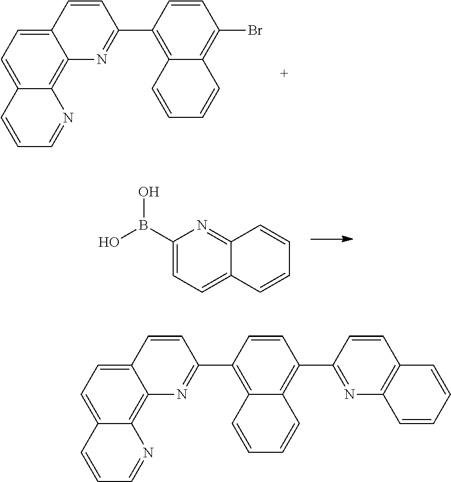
C12=CC=C3C(=C1N=C(C1=C4C(=C(Br)C=C1)C=CC=C4)C=C2)N=CC=C3.C1(B(O)O)=CC=C2C(=N1)C=CC=C2.C12=CC=C3C(=C1N=C(C1=C4C(=C(C5=NC6=C(C=C5)C=CC=C6)C=C1)C=CC=C4)C=C2)N=CC=C3
